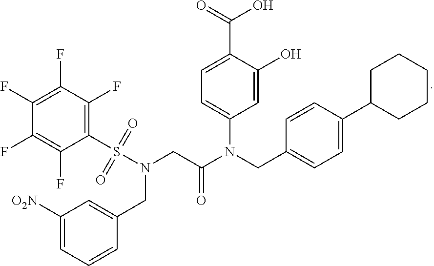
C1(S(=O)(=O)N(CC(N(C2=CC=C(C(=O)O)C(O)=C2)CC2=CC=C(C3CCCCC3)C=C2)=O)CC2=CC([O2N])=CC=C2)=C(F)C(F)=C(F)C(F)=C1F
